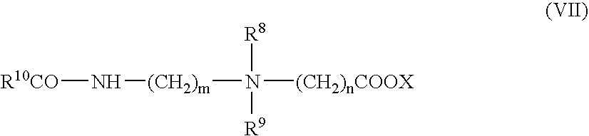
[(CH2)m](N([(CH2)nCOOX])([R8])[R9])N[R10CO]
